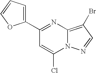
C1(C2=CC=CO2)=NC2=C(Br)C=NN2C(Cl)=C1
